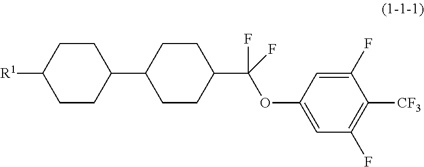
C1CC([R1])CCC1C1CCC(C(F)(OC2=CC(F)=C([CF3])C(F)=C2)F)CC1
